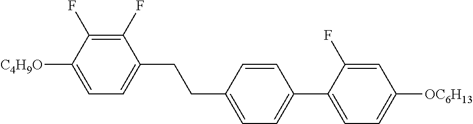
C1(F)=C(F)C([C4H9O])=CC=C1CCC1=CC=C(C2=CC=C([OC6H13])C=C2F)C=C1
